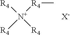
[R4][N+]([R4]C)([R4])[R4].[X-]
